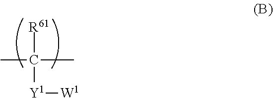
[R61]C(C)([Y1][W1])C
